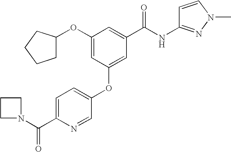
C1(OC2CCCC2)=CC(OC2=CC=C(C(N3CCC3)=O)N=C2)=CC(C(=O)NC2=NN(C)C=C2)=C1
